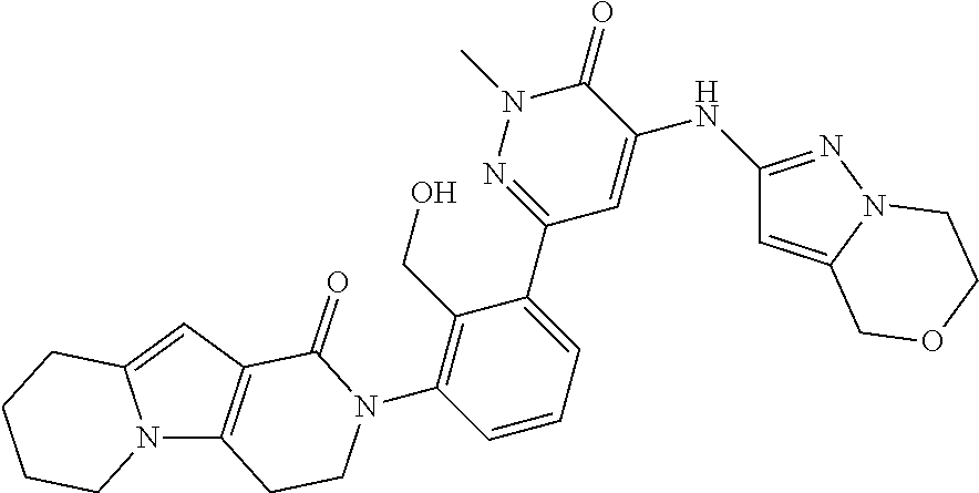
C12=CC3=C(N1CCCC2)CCN(C1=C(CO)C(C2=NN(C)C(=O)C(NC4=NN5C(=C4)COCC5)=C2)=CC=C1)C3=O
